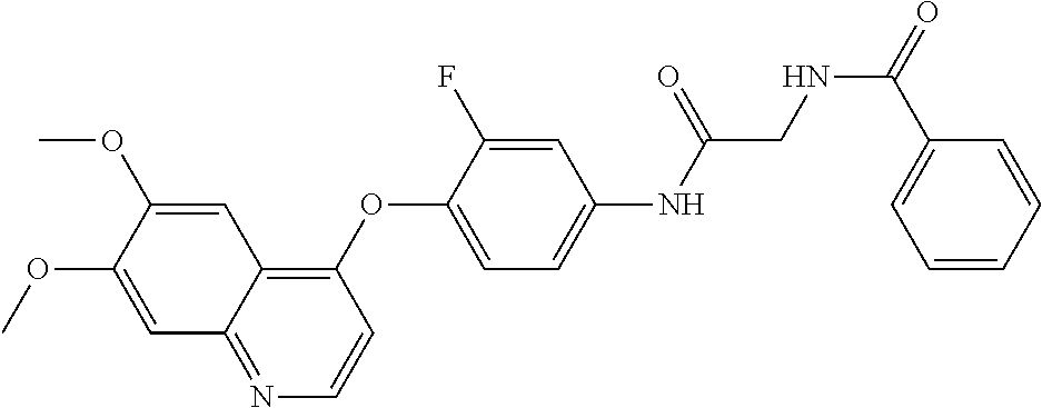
C1=C(OC)C(OC)=CC2=C(OC3=CC=C(NC(=O)CNC(C4=CC=CC=C4)=O)C=C3F)C=CN=C12
